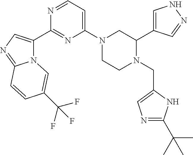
C1=C(C2CN(C3=CC=NC(C4=CN=C5N4C=C(C(F)(F)F)C=C5)=N3)CCN2CC2=CN=C(C(C)(C)C)N2)C=NN1
